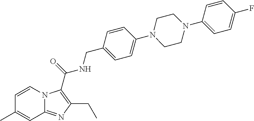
C1=CN2C(=NC(CC)=C2C(=O)NCC2=CC=C(N3CCN(C4=CC=C(F)C=C4)CC3)C=C2)C=C1C
